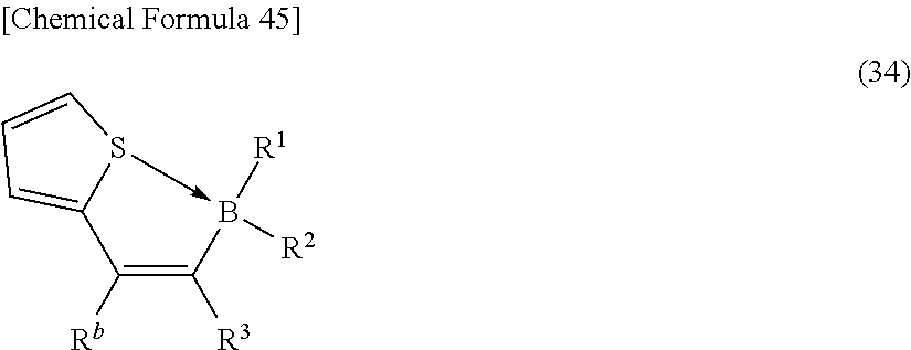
C1([Rb])=C([R3])B([R1])([R2])-S2C1=CC=C2
